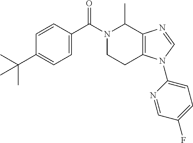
C1=CC(C(N2CCC3=C(C2C)N=CN3C2=CC=C(F)C=N2)=O)=CC=C1C(C)(C)C
